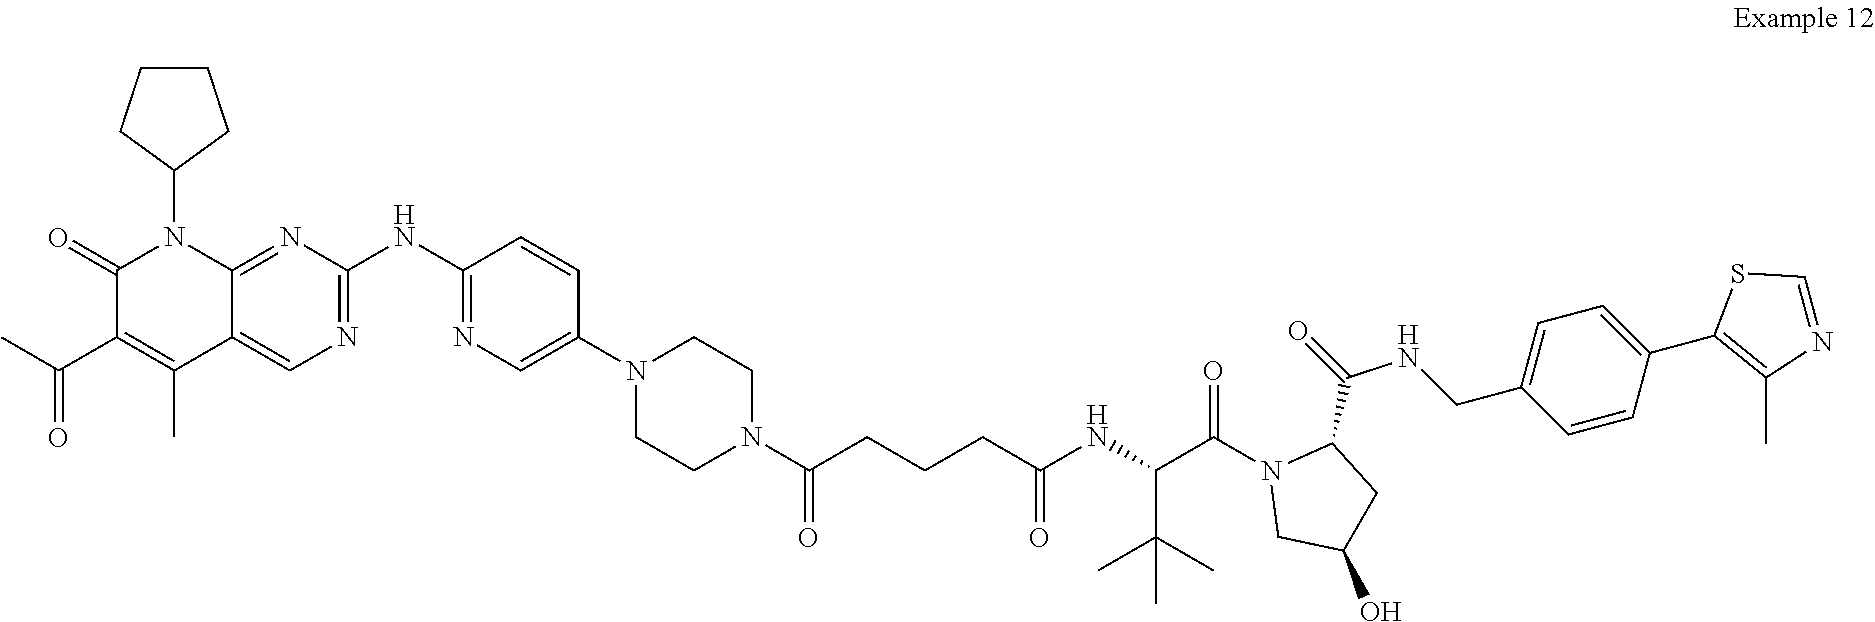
C(C1=CC=C(C2=C(C)N=CS2)C=C1)NC(C1N(C(C(NC(CCCC(N2CCN(C3=CN=C(NC4=NC=C5C(=N4)N(C4CCCC4)C(=O)C(C(=O)C)=C5C)C=C3)CC2)=O)=O)C(C)(C)C)=O)CC(O)C1)=O
